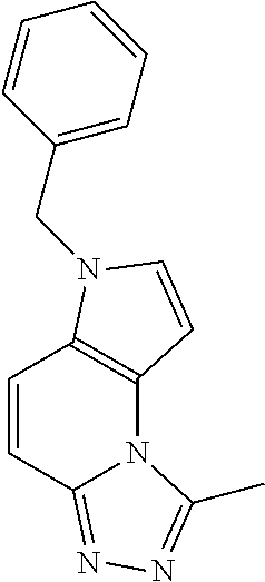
C12=C(N(CC3=CC=CC=C3)C=C1)C=CC1=NN=C(C)N21
